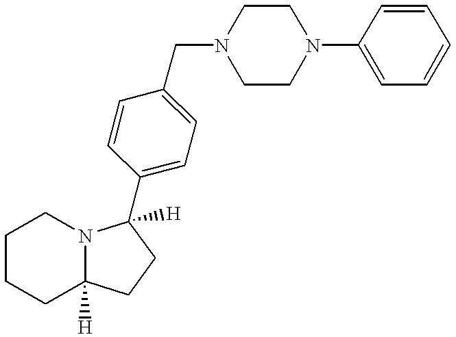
C1CCC2([H])N(C1)C(C1=CC=C(CN3CCN(C4=CC=CC=C4)CC3)C=C1)([H])CC2
